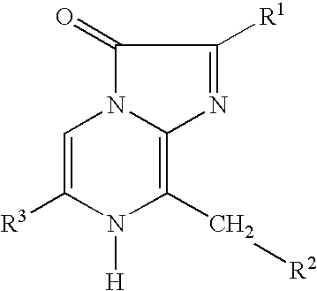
C1(=O)N2C(=C(C[R2])N([H])C([R3])=C2)N=C1[R1]
